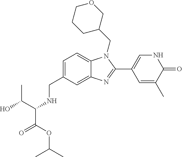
C(C1=CC=C2C(=C1)N=C(C1=CNC(=O)C(C)=C1)N2CC1COCCC1)NC(C(OC(C)C)=O)C(O)C
